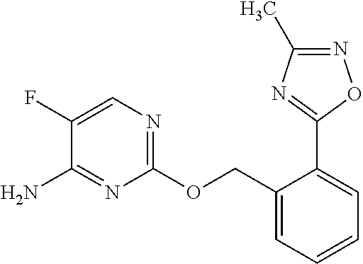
C1(OCC2=CC=CC=C2C2=NC(C)=NO2)=NC=C(F)C(N)=N1
